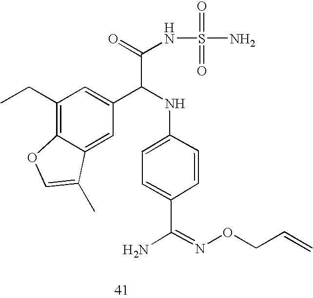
C1(CC)=C2C(=CC(C(NC3=CC=C(C(N)=NOCC=C)C=C3)C(=O)NS(=O)(=O)N)=C1)C(C)=CO2
